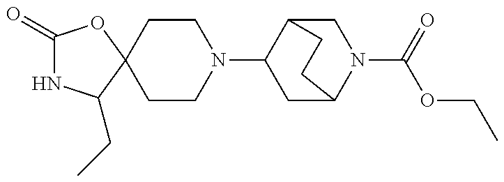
C1(=O)NC(CC)C2(O1)CCN(C1CC3N(C(=O)OCC)CC1CC3)CC2
